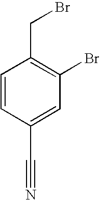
C1=CC(C#N)=CC(Br)=C1CBr
